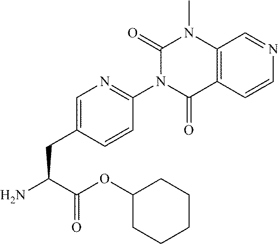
C1=C(CC(C(OC2CCCCC2)=O)N)C=CC(N2C(=O)N(C)C3=C(C=CN=C3)C2=O)=N1
